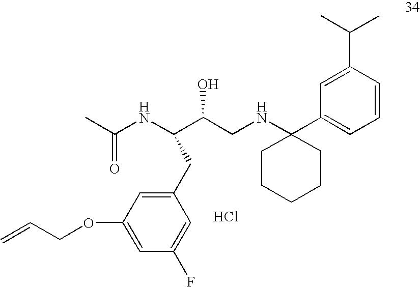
CC(NC(C(CNC1(C2=CC=CC(C(C)C)=C2)CCCCC1)O)CC1=CC(OCC=C)=CC(F)=C1)=O.Cl
